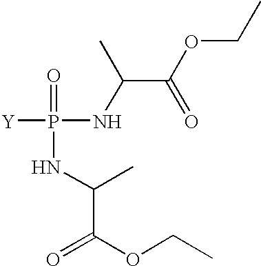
[Y]P(=O)(NC(C)C(OCC)=O)NC(C(OCC)=O)C
